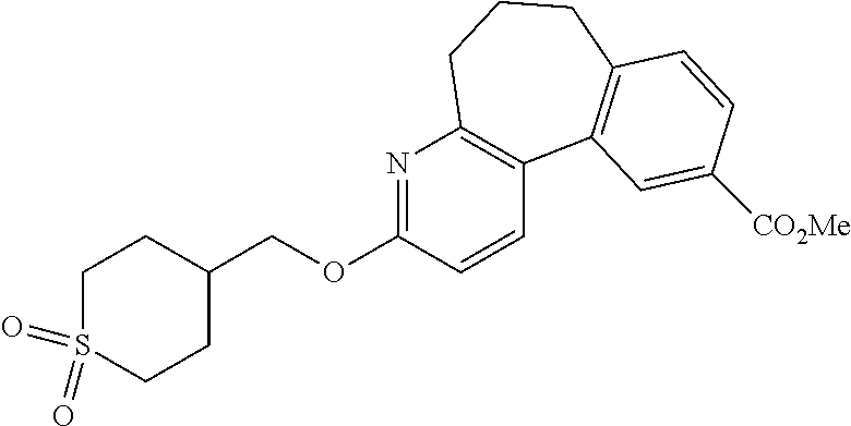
N1=C(OCC2CCS(=O)(=O)CC2)C=CC2=C1CCCC1=C2C=C([CO2Me])C=C1
